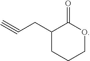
C1(CC#C)CCCOC1=O
